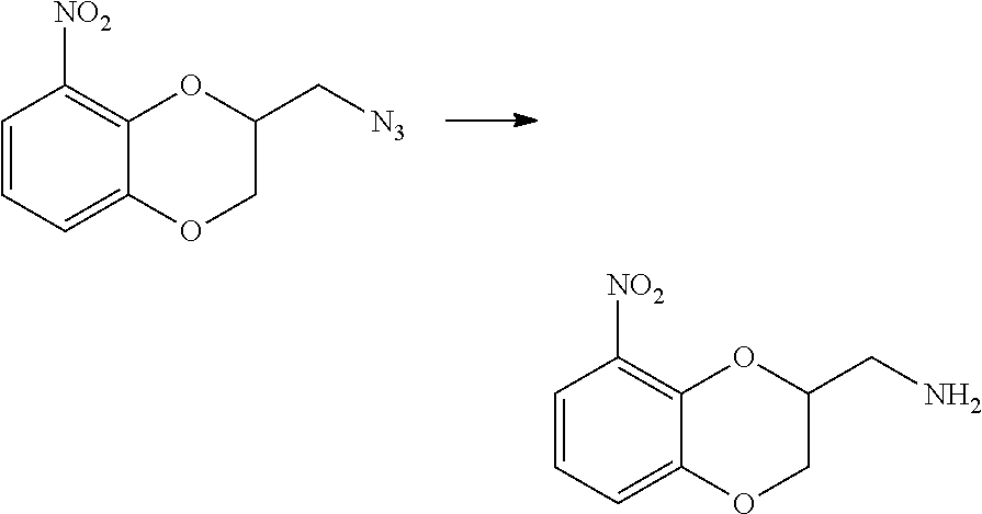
C1=CC=C2C(=C1[NO2])OC(C[N3])CO2.C1=CC=C2C(=C1[NO2])OC(CN)CO2
